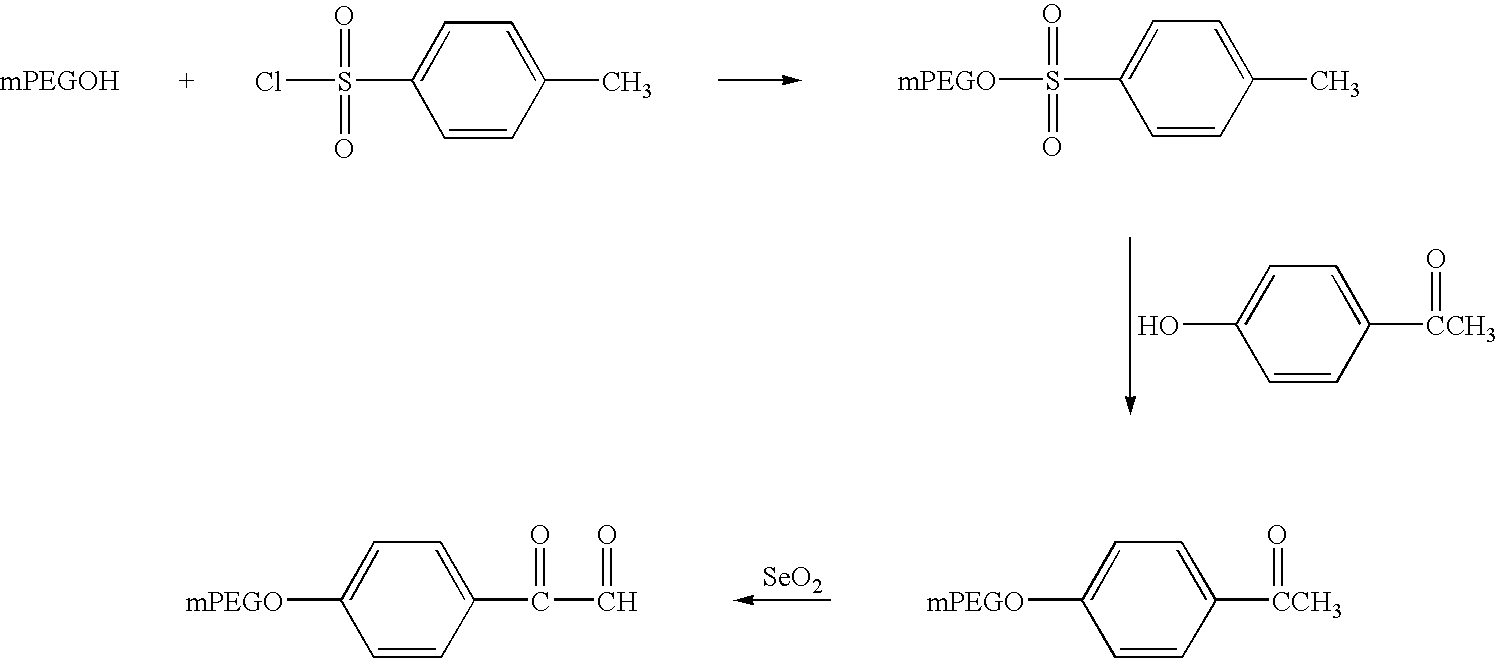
OC1=CC=C([CCH3]=O)C=C1.ClS(C1=CC=C(C)C=C1)(=O)=O.[mPEGO]S(C1=CC=C(C)C=C1)(=O)=O.[SeO2].[mPEGO]C1=CC=C([CCH3]=O)C=C1.[mPEGO]C1=CC=C(C(=O)C=O)C=C1
